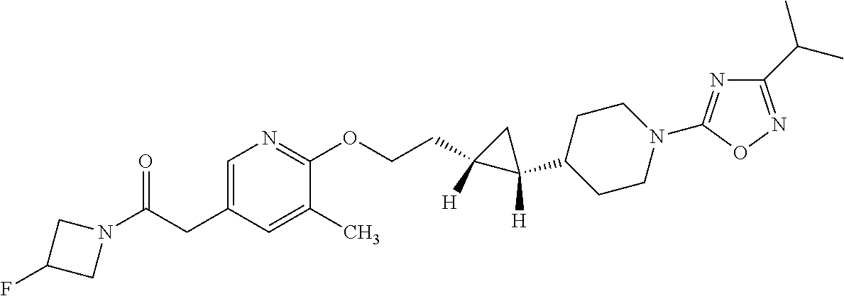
C1(CCOC2=NC=C(CC(N3CC(F)C3)=O)C=C2C)([H])C(C2CCN(C3=NC(C(C)C)=NO3)CC2)([H])C1
